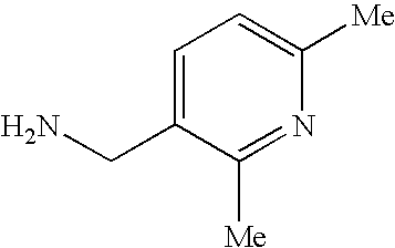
NCC1=CC=C([Me])N=C1[Me]
